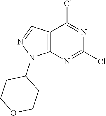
C12=C(N=C(Cl)N=C1Cl)N(C1CCOCC1)N=C2
